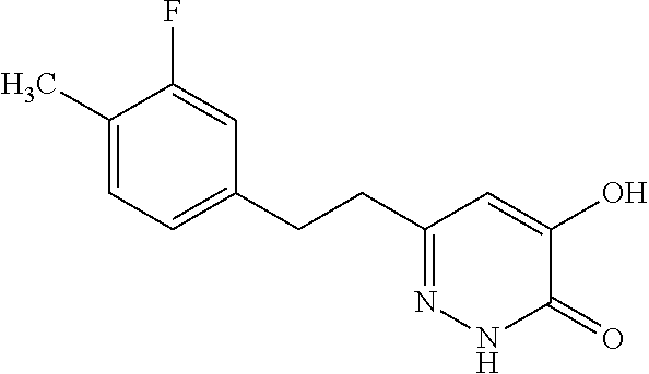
C1(C)=CC=C(CCC2=NNC(=O)C(O)=C2)C=C1F
